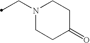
N1(CC)CCC(=O)CC1
